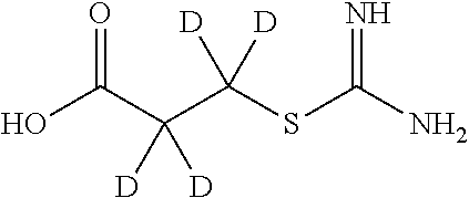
OC(C(C(SC(=N)N)([D])[D])([D])[D])=O
